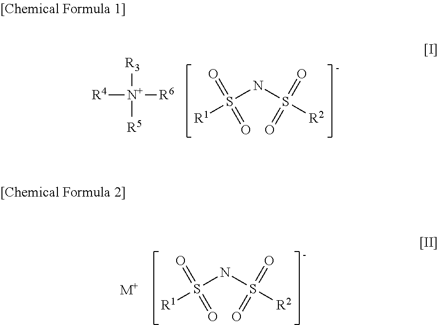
S(NS([R2])(=O)=O)([R1])(=O)=O.[R4][N+]([R6])([R3])[R5].S(NS([R2])(=O)=O)([R1])(=O)=O.[M+]
